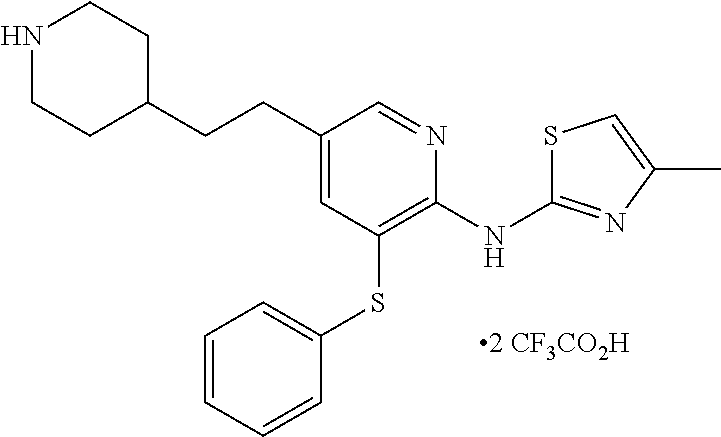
C1(CCC2CCNCC2)=CC(SC2=CC=CC=C2)=C(NC2=NC(C)=CS2)N=C1.[2 CF3CO2H]
